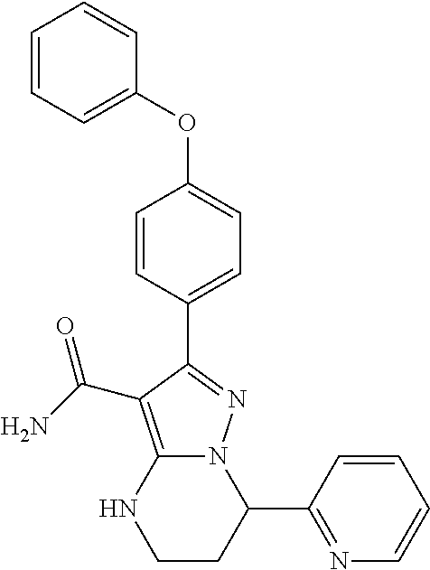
C1(C2N3C(=C(C(=O)N)C(C4=CC=C(OC5=CC=CC=C5)C=C4)=N3)NCC2)=NC=CC=C1
